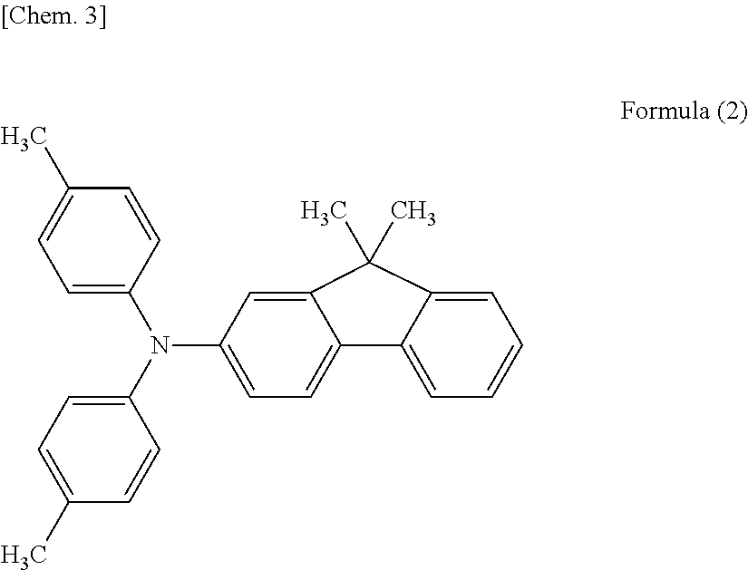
C12=CC(N(C3=CC=C(C)C=C3)C3=CC=C(C)C=C3)=CC=C1C1=CC=CC=C1C2(C)C
